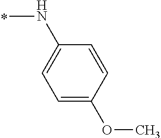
N(C1=CC=C(OC)C=C1)C
